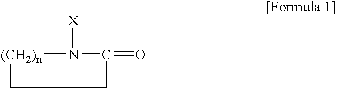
[(CH2)n]1N([X])C(=O)CC1
